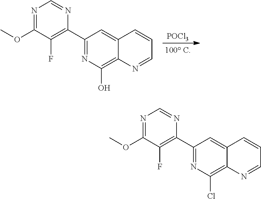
[POCl3].C1(C2=NC(O)=C3C(=C2)C=CC=N3)=C(F)C(OC)=NC=N1.C1(C2=NC(Cl)=C3C(=C2)C=CC=N3)=C(F)C(OC)=NC=N1
